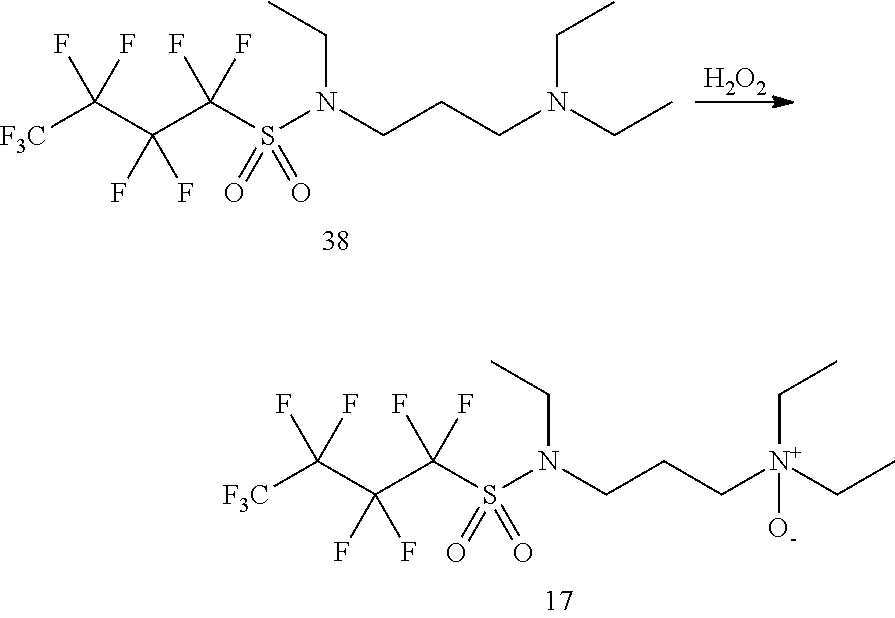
[H2O2].[F3C]C(C(C(S(N(CCCN(CC)CC)CC)(=O)=O)(F)F)(F)F)(F)F.[F3C]C(C(C(S(N(CCC[N+](CC)(CC)[O-])CC)(=O)=O)(F)F)(F)F)(F)F
